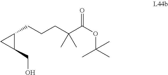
C1(CO)C(CCCC(C(OC(C)(C)C)=O)(C)C)C1
